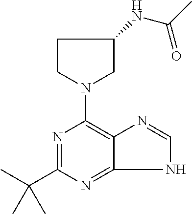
C1CN(C2=C3C(=NC(C(C)(C)C)=N2)NC=N3)CC1NC(C)=O
